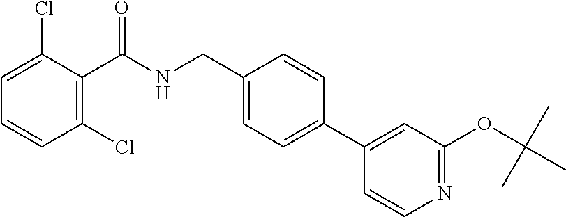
C1=C(Cl)C(C(NCC2=CC=C(C3=CC(OC(C)(C)C)=NC=C3)C=C2)=O)=C(Cl)C=C1
